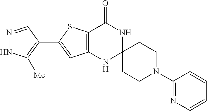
N1=CC(C2=CC3=C(S2)C(=O)NC2(N3)CCN(C3=NC=CC=C3)CC2)=C([Me])N1
